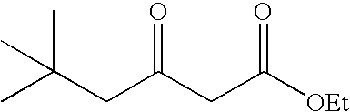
C(C(C)(C)C)C(CC([OEt])=O)=O
